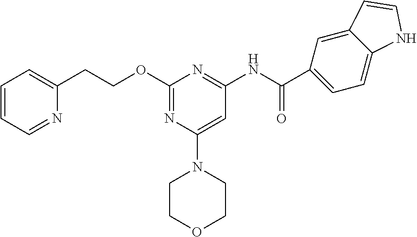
C(NC1=NC(OCCC2=CC=CC=N2)=NC(N2CCOCC2)=C1)(=O)C1=CC=C2C(=C1)C=CN2
